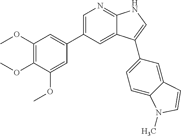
C1(OC)=C(OC)C(OC)=CC(C2=CN=C3C(=C2)C(C2=CC=C4C(=C2)C=CN4C)=CN3)=C1
